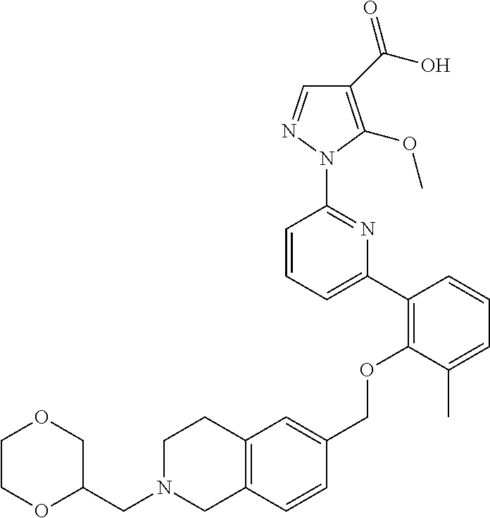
C1(C(O)=O)=C(OC)N(C2=NC(C3=C(OCC4=CC5=C(C=C4)CN(CC4COCCO4)CC5)C(C)=CC=C3)=CC=C2)N=C1
